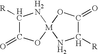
C1([R])C(=O)O[M]2(N1)NC([R])C(=O)O2
